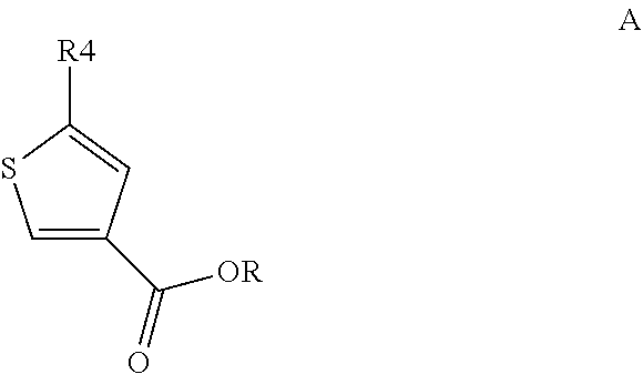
C1=C(C(=O)[OR])C=C([R4])S1
